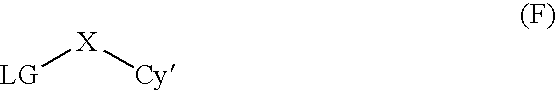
[LG][X][Cy]
